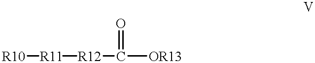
[R10][R11][R12]C([OR13])=O
